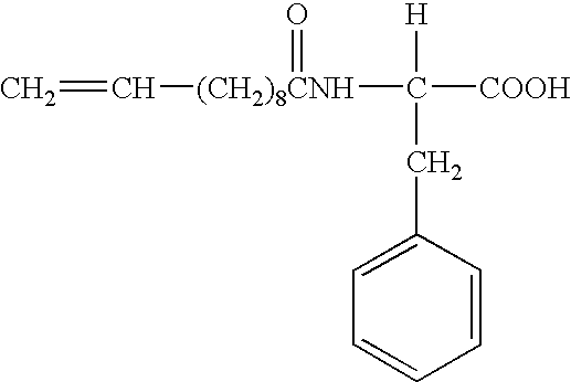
C1=C(CC([COOH])([H])[(CH2)8CNH](C=C)=O)C=CC=C1
